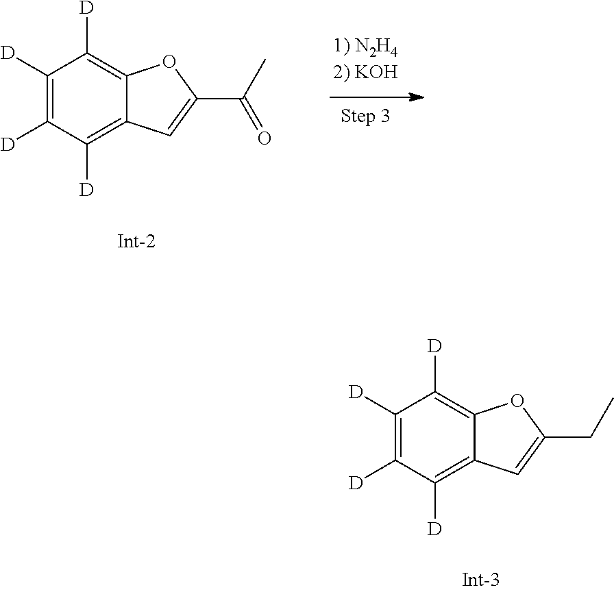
C1([D])=C([D])C([D])=C2C(=C1[D])OC(C(C)=O)=C2.C1([D])=C([D])C([D])=C2C(=C1[D])OC(CC)=C2
